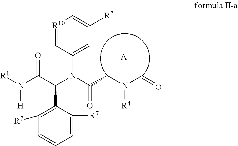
O=C(N(C1=CC([R7])=C[R10]=C1)C(C(=O)N([H])[R1])C1=C([R7])C=CC=C1[R7])CN(C=O)[R4].[A]
